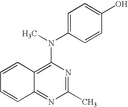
C1(C)=NC(N(C)C2=CC=C(O)C=C2)=C2C(=N1)C=CC=C2
